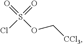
O(C[CCl3])S(=O)(=O)Cl
